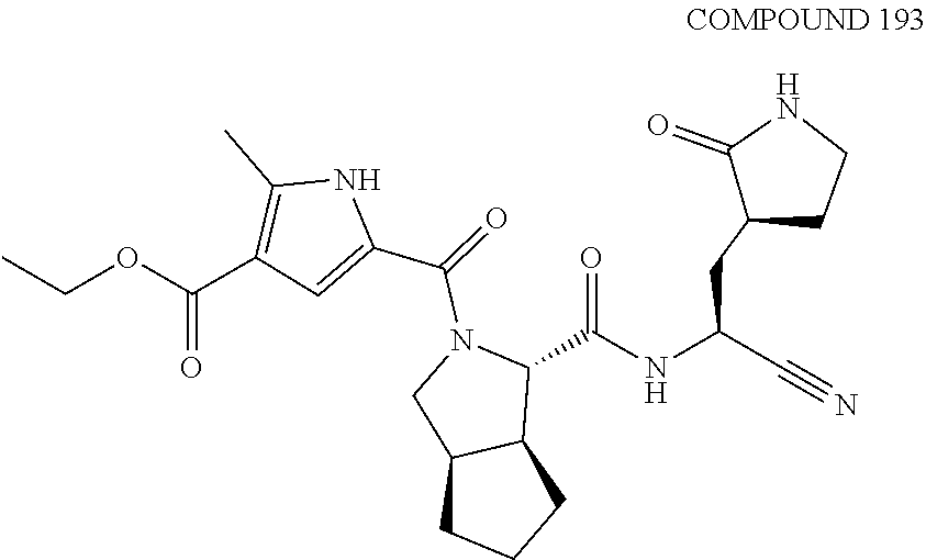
C1(C(OCC)=O)=C(C)NC(C(=O)N2CC3C(C2C(NC(C#N)CC2CCNC2=O)=O)CCC3)=C1
